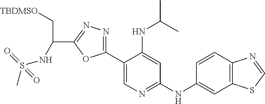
C1(C2=NN=C(C(C[TBDMSO])NS(C)(=O)=O)O2)=CN=C(NC2=CC3=C(C=C2)N=CS3)C=C1NC(C)C
